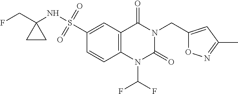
C12=C(C=C(S(NC3(CF)CC3)(=O)=O)C=C1)C(=O)N(CC1=CC(C)=NO1)C(=O)N2C(F)F
